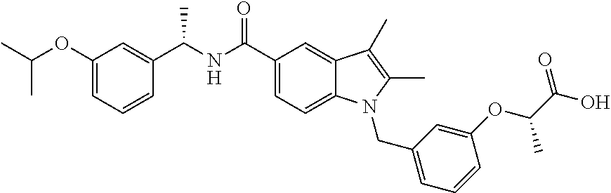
C1=CC=C(CN2C3=CC=C(C(NC(C4=CC(OC(C)C)=CC=C4)C)=O)C=C3C(C)=C2C)C=C1OC(C(O)=O)C
